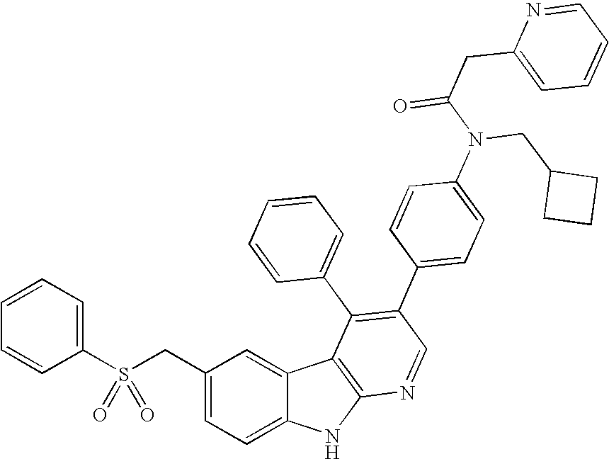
C(C1=CC=C2C(=C1)C1=C(N2)N=CC(C2=CC=C(N(CC3CCC3)C(CC3=CC=CC=N3)=O)C=C2)=C1C1=CC=CC=C1)S(C1=CC=CC=C1)(=O)=O
